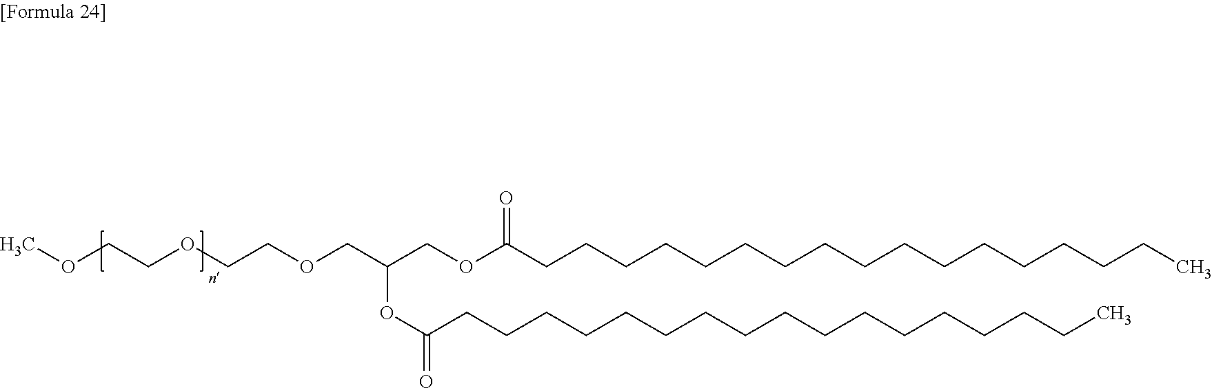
COCCOCCOCC(COC(CCCCCCCCCCCCCCCCC)=O)OC(CCCCCCCCCCCCCCCCC)=O
